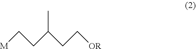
[M]CCC(CC[OR])C
